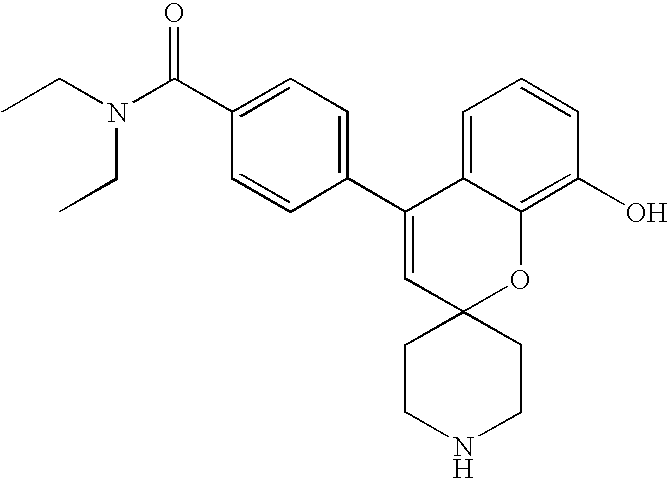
CCN(C(C1=CC=C(C2=CC3(OC4=C(O)C=CC=C24)CCNCC3)C=C1)=O)CC
